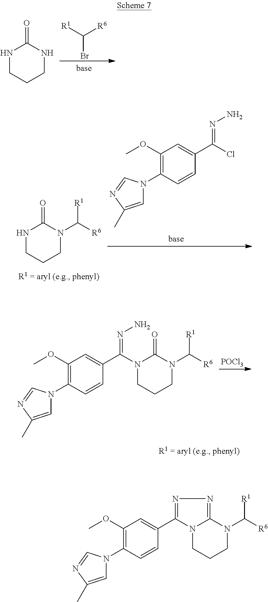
C1(OC)=C(N2C=C(C)N=C2)C=CC(C2=NN=C3N2CCCN3C([R6])[R1])=C1.[R1]C([R6])Br.N1CCCNC1=O.N1CCCN(C([R6])[R1])C1=O.C1(OC)=C(N2C=C(C)N=C2)C=CC(C(Cl)=NN)=C1.C1(OC)=C(N2C=C(C)N=C2)C=CC(C(N2CCCN(C([R6])[R1])C2=O)=NN)=C1.[POCl3]
